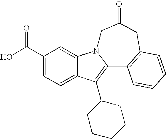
C12=CC=C(C(O)=O)C=C1N1C(=C2C2CCCCC2)C2=C(CC(=O)C1)C=CC=C2
